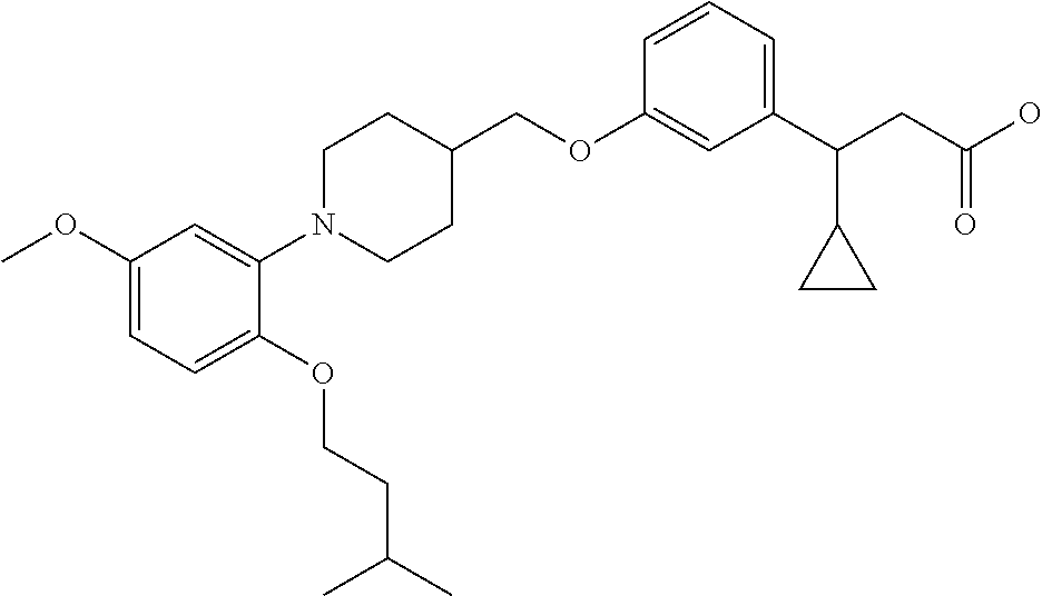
C1(OCC2CCN(C3=CC(OC)=CC=C3OCCC(C)C)CC2)=CC(C(CC(O)=O)C2CC2)=CC=C1
